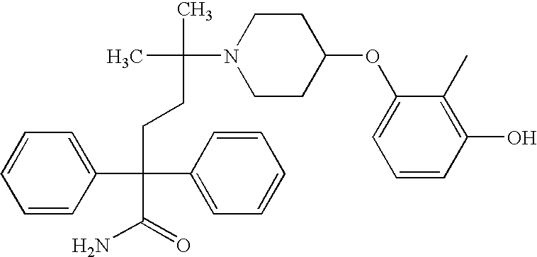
C1=CC(C(CCC(C)(C)N2CCC(OC3=CC=CC(O)=C3C)CC2)(C2=CC=CC=C2)C(=O)N)=CC=C1
